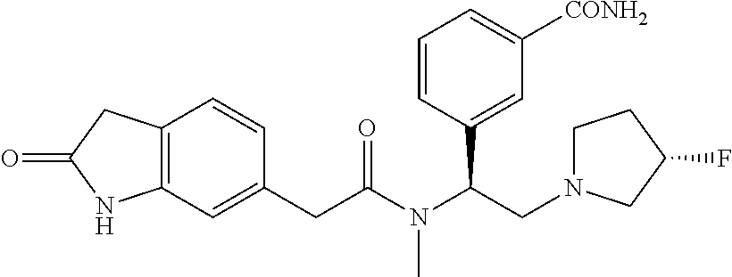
C12=C(C=C(CC(N(C(CN3CCC(F)C3)C3=CC([CONH2])=CC=C3)C)=O)C=C1)NC(=O)C2
